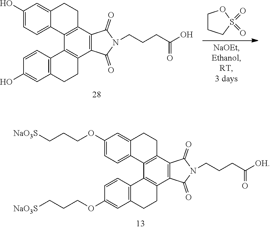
C1(O)=CC=C2C(=C1)CCC1=C2C2=C(C3=C1C(=O)N(CCCC(O)=O)C3=O)CCC1=C2C=CC(O)=C1.C1CCS(=O)(=O)O1.C1(OCCC[NaO3S])=CC=C2C(=C1)CCC1=C2C2=C(C3=C1C(=O)N(CCCC([OH])=O)C3=O)CCC1=C2C=CC(OCCC[NaO3S])=C1
